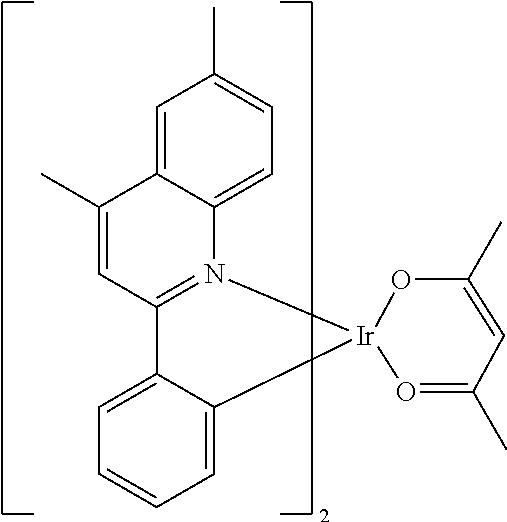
C1=C2C(=CC=C1C)N1=C(C=C2C)C2=CC=CC=C2[Ir]12O=C(C)C=C(C)O2
